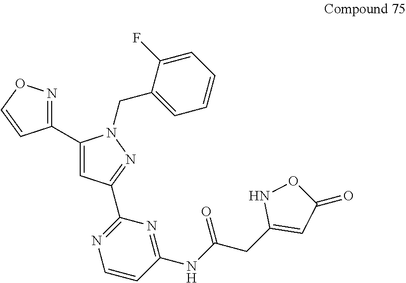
C1(C2=CC(C3=NC=CC(NC(=O)CC4=CC(=O)ON4)=N3)=NN2CC2=CC=CC=C2F)=NOC=C1
